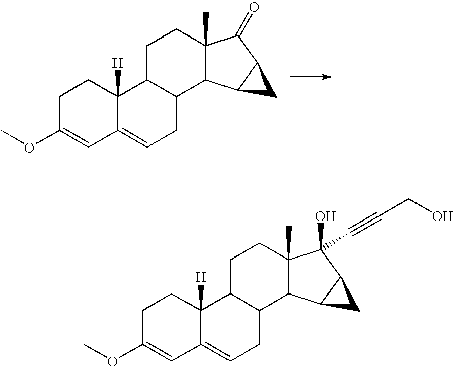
C1C(OC)=CC2=CCC3C(C2([H])C1)CCC1(C)C3C2C(C1=O)C2.C1C(OC)=CC2=CCC3C(C2([H])C1)CCC1(C)C3C2C(C1(O)C#CCO)C2
